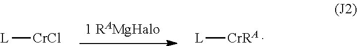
[L][CrRA].[L][CrCl]
